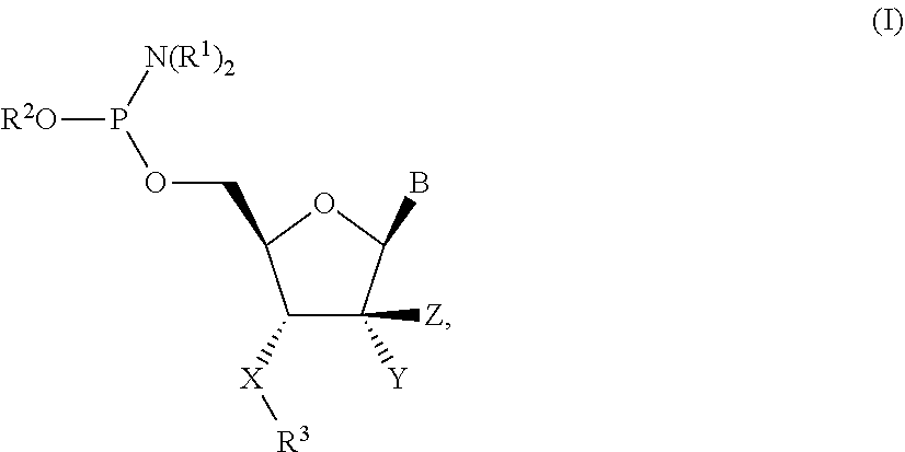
C1([X][R3])C([Y])([Z])C(B)OC1COP([R2O])[N(R1)2]
